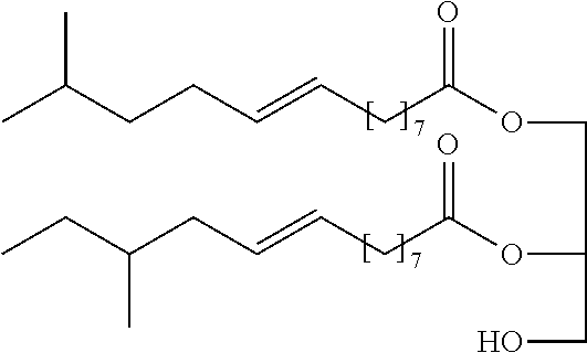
CC(CCC=CCC(OCC(OC(CC=CCC(CC)C)=O)CO)=O)C
